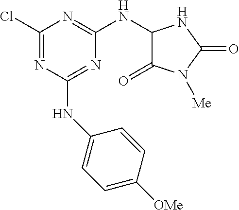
ClC1=NC(NC2=CC=C([OMe])C=C2)=NC(NC2C(=O)N([Me])C(=O)N2)=N1
